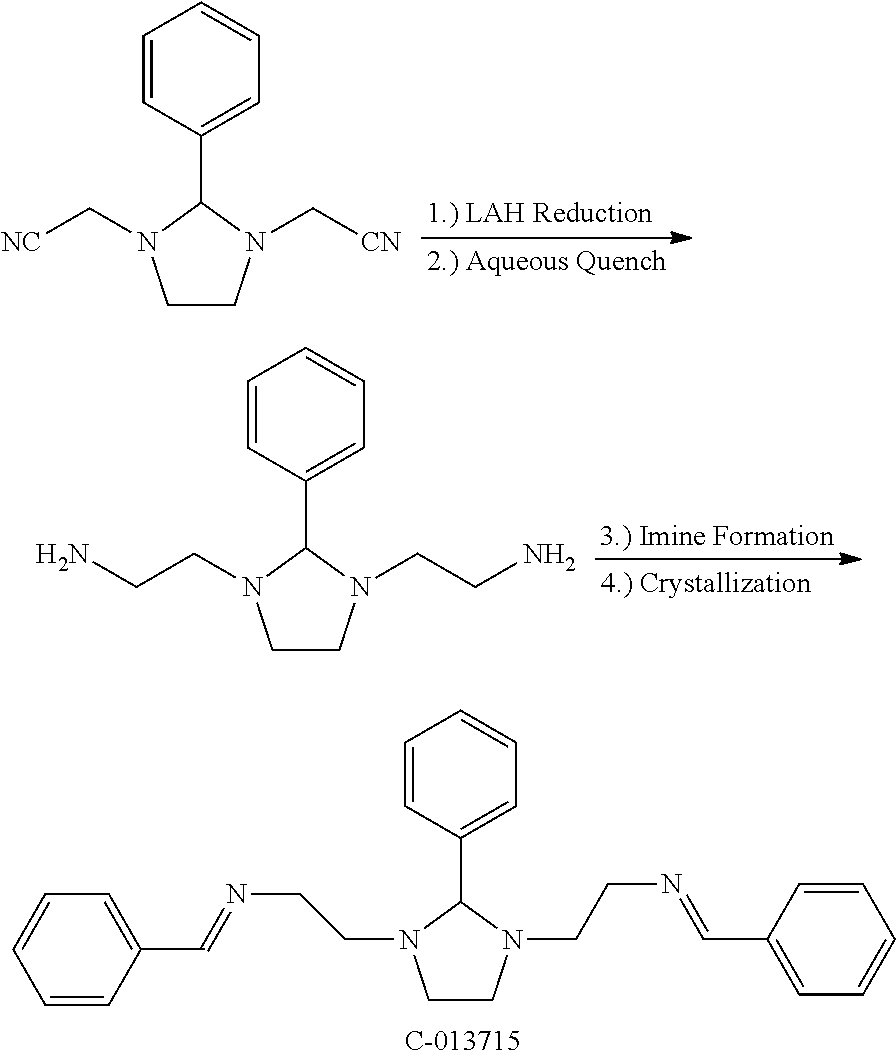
C1=CC(C2N(CCN=CC3=CC=CC=C3)CCN2CCN=CC2=CC=CC=C2)=CC=C1.C1=CC(C2N(C[CN])CCN2C[NC])=CC=C1.C1=CC(C2N(CCN)CCN2CCN)=CC=C1
